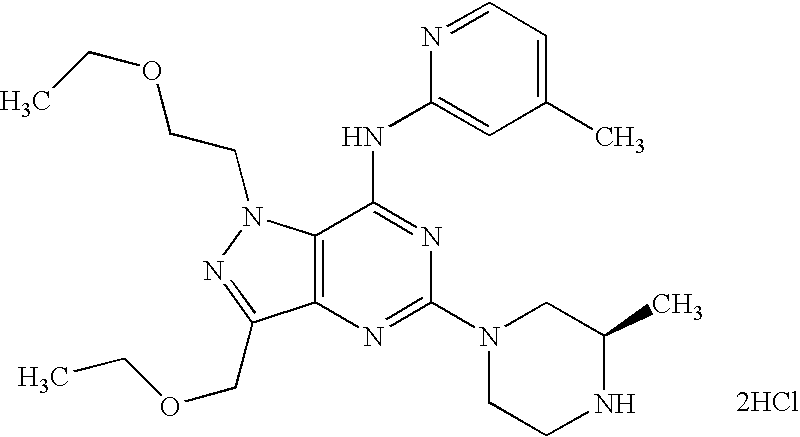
[2HCl].C12=C(N=C(N3CCNC(C)C3)N=C1NC1=CC(C)=CC=N1)C(COCC)=NN2CCOCC
